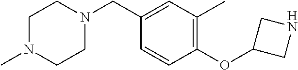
C1N(C)CCN(CC2=CC(C)=C(OC3CNC3)C=C2)C1
